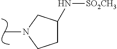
N1(C)CCC(N[SO2CH3])C1
